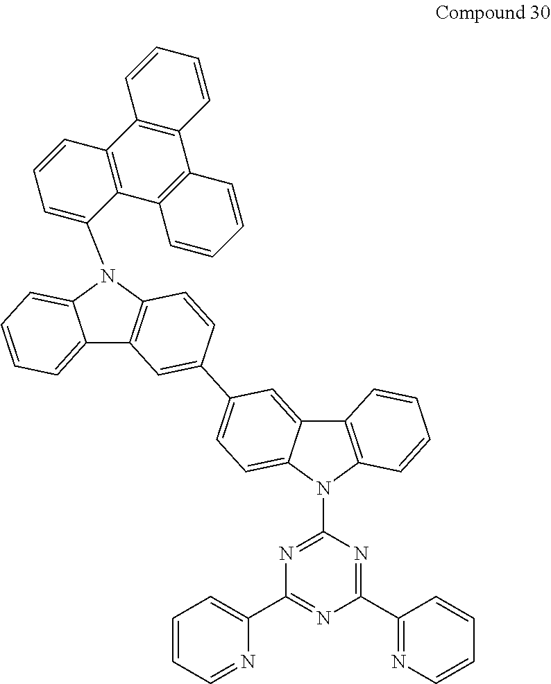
C12=CC=CC=C1N(C1=CC=CC3=C1C1=C(C4=C3C=CC=C4)C=CC=C1)C1=C2C=C(C2=CC=C3C(=C2)C2=C(N3C3=NC(C4=CC=CC=N4)=NC(C4=NC=CC=C4)=N3)C=CC=C2)C=C1
